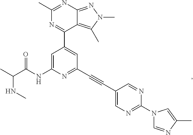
N(C(C)C(NC1=CC(C2=NC(C)=NC3=NN(C)C(C)=C23)=CC(C#CC2=CN=C(N3C=NC(C)=C3)N=C2)=N1)=O)C
